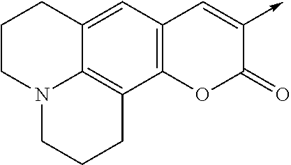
C12=C(OC(=O)C(->C)=C1)C1=C3C(=C2)CCCN3CCC1
